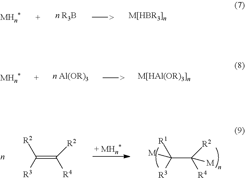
[R1]C(C([R4])([R2])[M])([R3])[M].[R2]C([R3])=C([R2])[R4]
